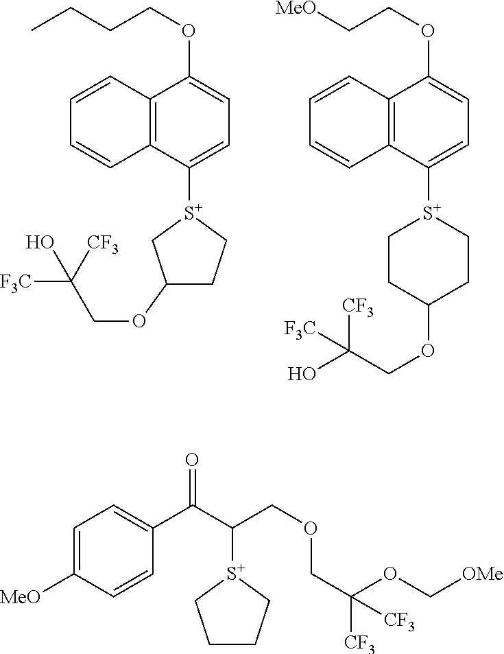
[S+]1(C2=CC=C(OCCCC)C3=C2C=CC=C3)CC(OCC([F3C])([CF3])O)CC1.[S+]1(C2=CC=C(OCC[MeO])C3=C2C=CC=C3)CCC(OCC(O)([CF3])[F3C])CC1.[S+]1(C(COCC([CF3])(OC[OMe])[CF3])C(C2=CC=C([MeO])C=C2)=O)CCCC1
